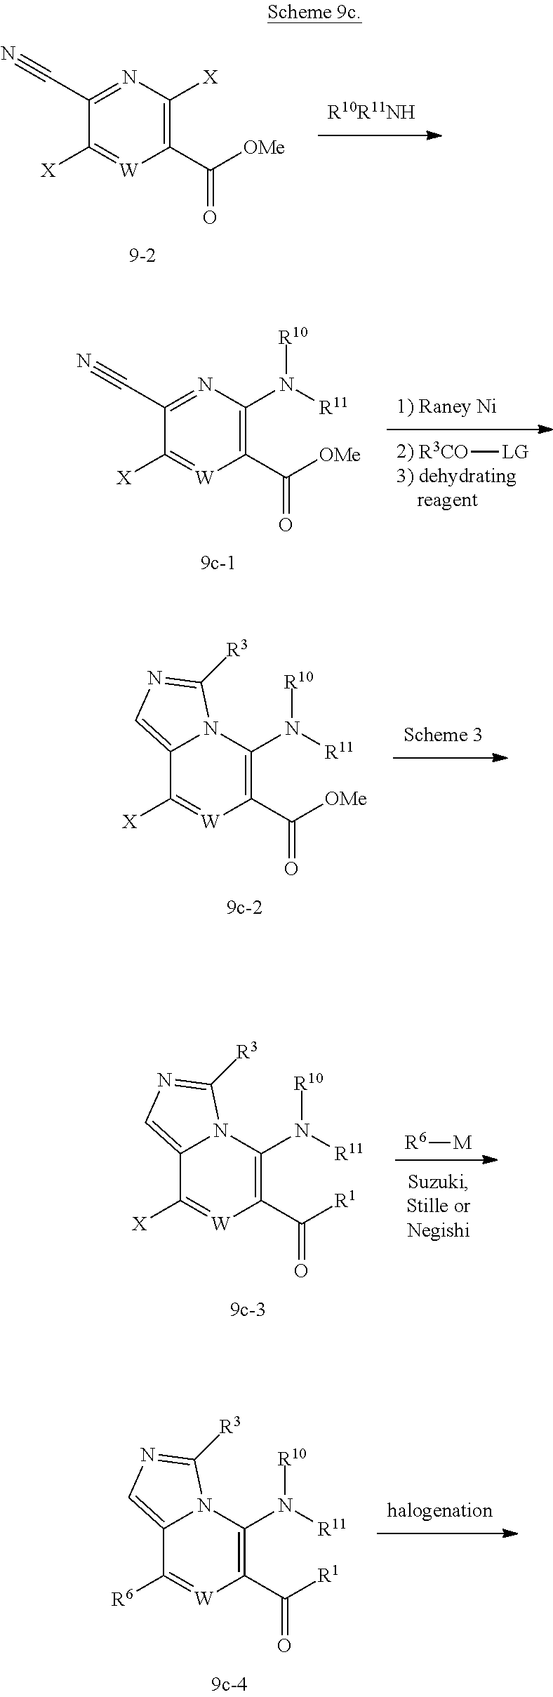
C1([X])=[W]C(C([OMe])=O)=C(N([R11])[R10])N=C1C#N.[R3CO][LG].C1([X])=[W]C(C([OMe])=O)=C([X])N=C1C#N.C1([X])=[W]C(C([OMe])=O)=C(N([R11])[R10])N2C1=CN=C2[R3].C1([X])=[W]C(C([R1])=O)=C(N([R11])[R10])N2C1=CN=C2[R3].[R6][M].C1([R6])=[W]C(C([R1])=O)=C(N([R11])[R10])N2C1=CN=C2[R3]
